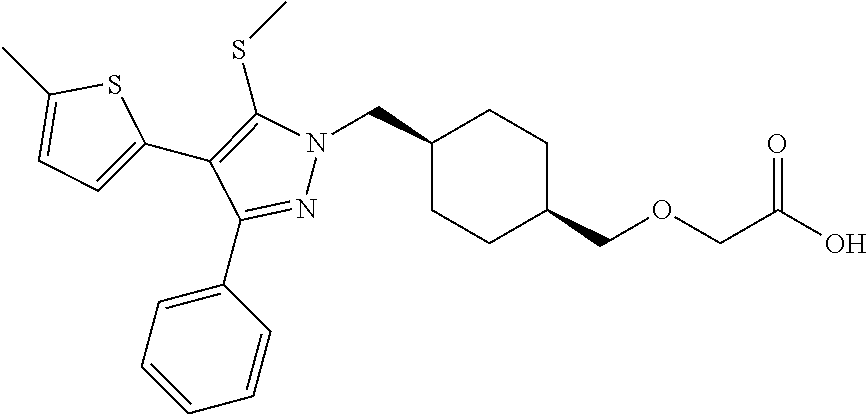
C1(CN2N=C(C3=CC=CC=C3)C(C3=CC=C(C)S3)=C2SC)CCC(COCC(O)=O)CC1
